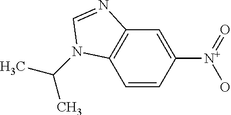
C1=CC([N+](=O)O)=CC2=C1N(C(C)C)C=N2
